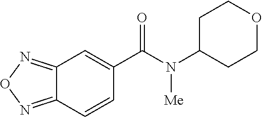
C12=NON=C1C=CC(C(N(C1CCOCC1)[Me])=O)=C2
